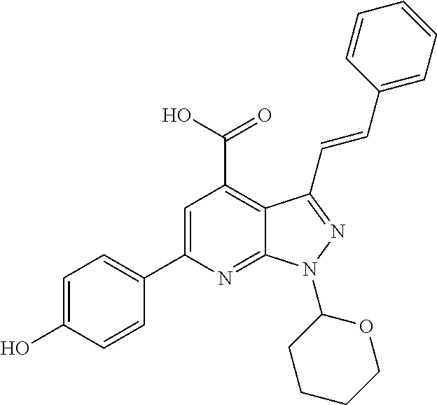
C1=C(C2=CC=C(O)C=C2)N=C2C(=C1C(O)=O)C(C=CC1=CC=CC=C1)=NN2C1CCCCO1
